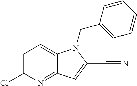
C1=C(Cl)N=C2C(=C1)N(CC1=CC=CC=C1)C(C#N)=C2
